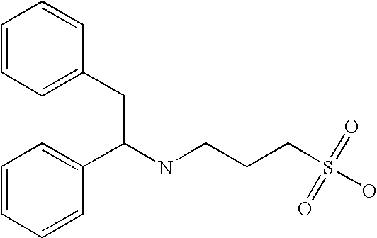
C1=CC=CC(C(NCCCS(=O)(=O)O)CC2=CC=CC=C2)=C1
